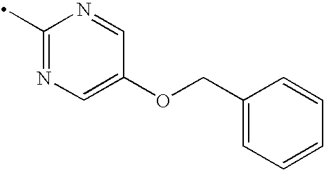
C1(C)=NC=C(OCC2=CC=CC=C2)C=N1
